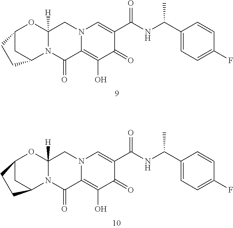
C12CC(N3C([H])(O1)CN1C(=C(O)C(=O)C(C(NC(C4=CC=C(F)C=C4)C)=O)=C1)C3=O)CC2.C12CC(N3C([H])(O1)CN1C(=C(O)C(=O)C(C(NC(C4=CC=C(F)C=C4)C)=O)=C1)C3=O)CC2
